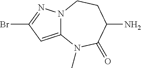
BrC1=NN2C(=C1)N(C)C(=O)C(N)CC2
